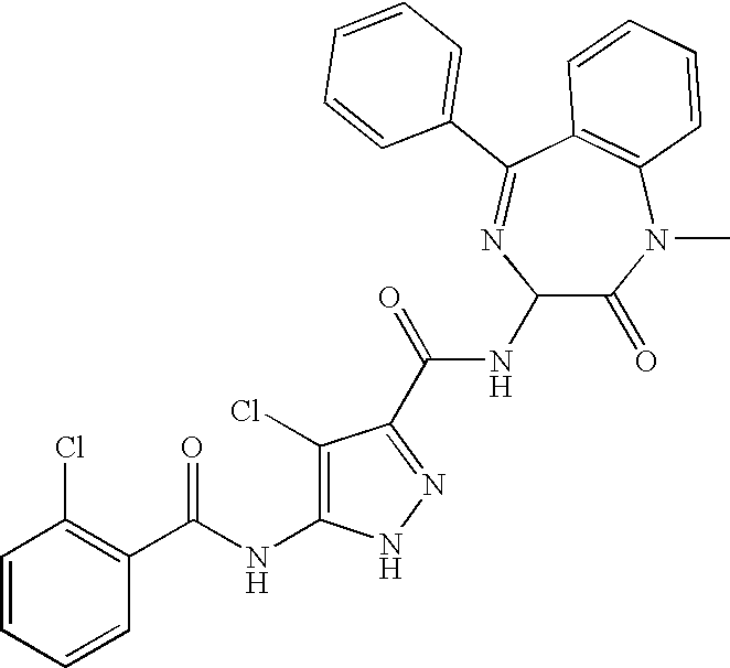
C1=CC=CC(C(NC2=C(Cl)C(C(NC3C(=O)N(C)C4=C(C(C5=CC=CC=C5)=N3)C=CC=C4)=O)=NN2)=O)=C1Cl
